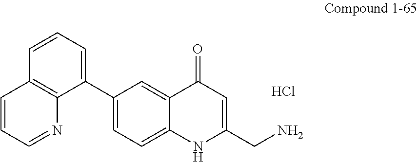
C12=CC=C(C3=CC=CC4=C3N=CC=C4)C=C1C(=O)C=C(CN)N2.Cl
